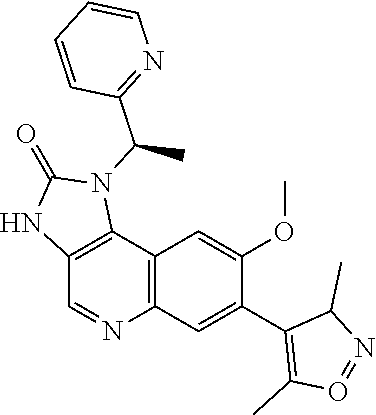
C12=C(C3=C(C=N1)NC(=O)N3C(C1=NC=CC=C1)C)C=C(OC)C(C1=C(C)O=NC1C)=C2
